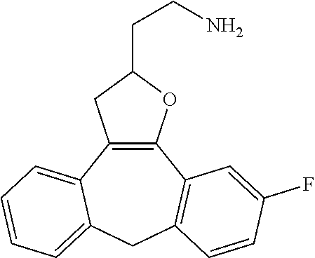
C12=C(C3=CC=CC=C3CC3=C1C=C(F)C=C3)CC(CCN)O2
